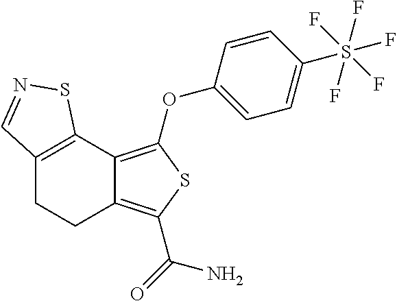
C12=C(C3=C(OC4=CC=C(S(F)(F)(F)(F)F)C=C4)SC(C(=O)N)=C3CC1)SN=C2
